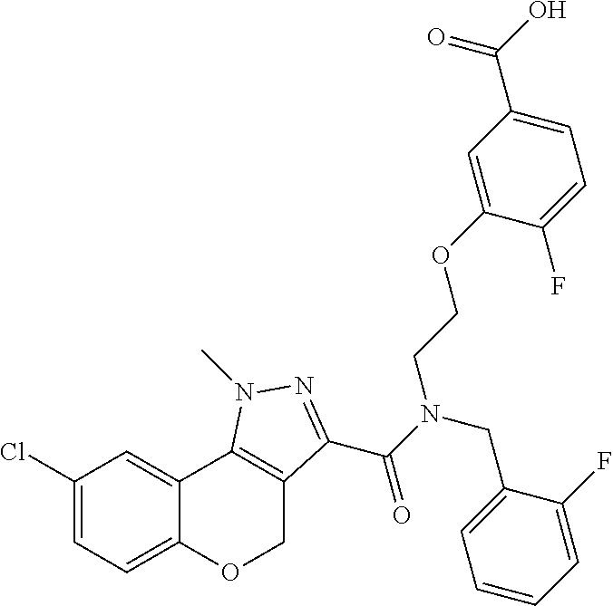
C1(Cl)=CC=C2C(=C1)C1=C(CO2)C(C(N(CC2=CC=CC=C2F)CCOC2=CC(C(O)=O)=CC=C2F)=O)=NN1C
